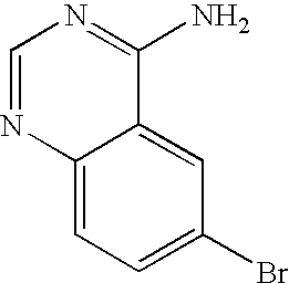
C1=NC2=CC=C(Br)C=C2C(N)=N1
